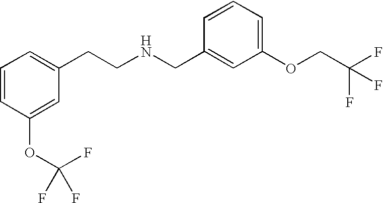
C1=CC(OC(F)(F)F)=CC(CCNCC2=CC(OCC(F)(F)F)=CC=C2)=C1
